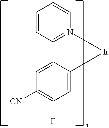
N12=C(C=CC=C1)C1=CC([CN])=C(F)C=C1[Ir]2
